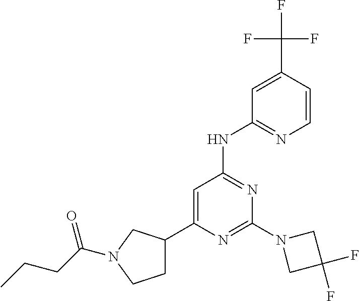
C1=C(C(F)(F)F)C=CN=C1NC1=NC(N2CC(F)(F)C2)=NC(C2CCN(C(CCC)=O)C2)=C1
